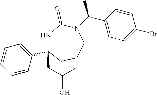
C1(C2(CC(O)C)NC(=O)N(C(C3=CC=C(Br)C=C3)C)CCC2)=CC=CC=C1
